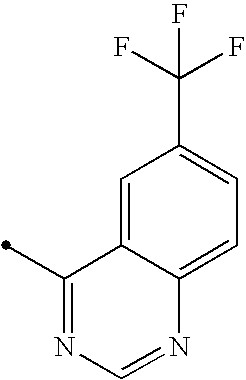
C1=C2C(=CC=C1C(F)(F)F)N=CN=C2C
